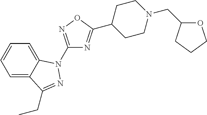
C1=C2C(=CC=C1)C(CC)=NN2C1=NOC(C2CCN(CC3OCCC3)CC2)=N1
